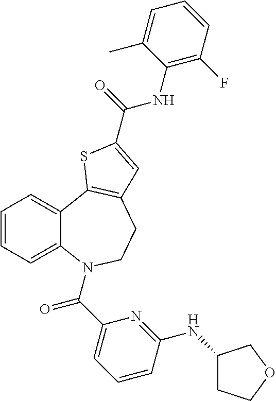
C1=CC=C2C(=C1)C1=C(CCN2C(C2=CC=CC(NC3CCOC3)=N2)=O)C=C(C(=O)NC2=C(F)C=CC=C2C)S1
